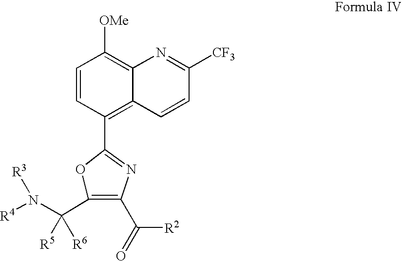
C12=C(C3=NC(C(=O)[R2])=C(C(N([R4])[R3])([R5])[R6])O3)C=CC([OMe])=C1N=C([CF3])C=C2
